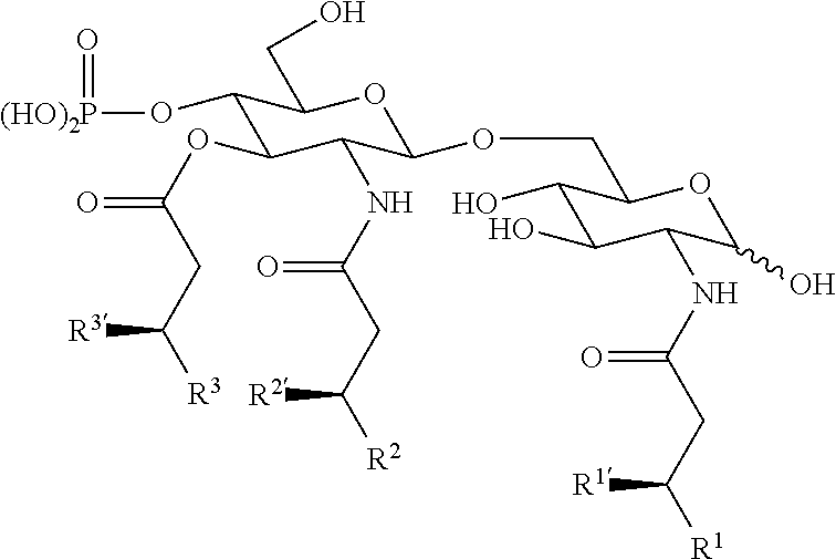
C1(O[(HO)2P]=O)C(OC(CC([R3])[R3])=O)C(NC(CC([R2])[R2])=O)C(OCC2C(O)C(O)C(NC(CC([R1])[R1])=O)C(O)O2)OC1CO
